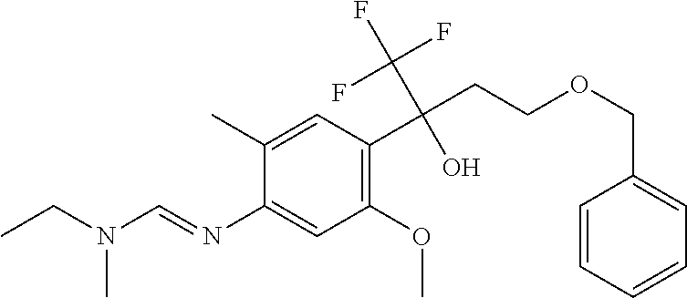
C1(N=CN(CC)C)=CC(OC)=C(C(CCOCC2=CC=CC=C2)(C(F)(F)F)O)C=C1C
